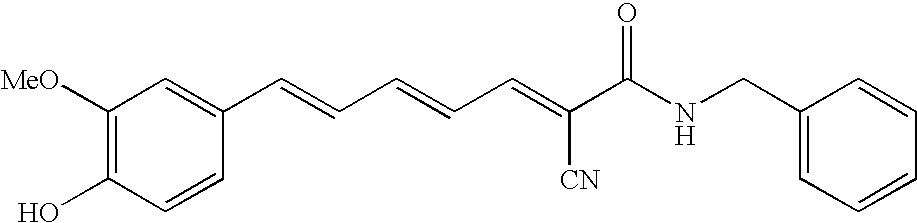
C1([MeO])=C(O)C=CC(C=CC=CC=C(C(NCC2=CC=CC=C2)=O)[CN])=C1
